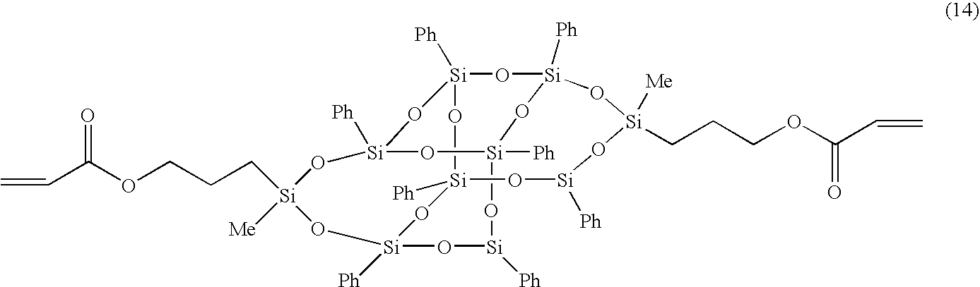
O1[Si]2([Ph])O[Si]3([Ph])O[Si]([Ph])O[Si]4([Ph])O[Si]([Ph])(O[Si]([Me])(CCCOC(C=C)=O)O3)O[Si]1([Ph])O[Si]([Ph])(O4)O[Si]([Me])(CCCOC(C=C)=O)O[Si]([Ph])O2
